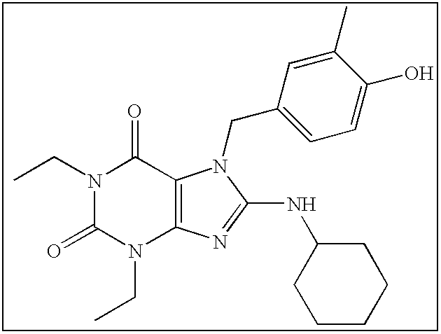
C(N1C(=O)N(CC)C2=C(C1=O)N(CC1=CC=C(O)C(C)=C1)C(NC1CCCCC1)=N2)C
